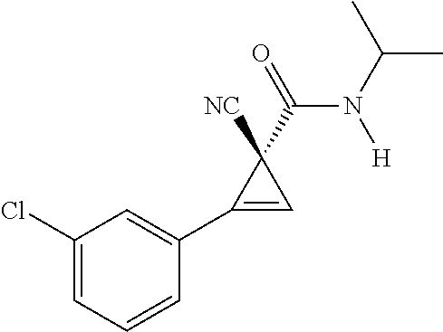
C1(Cl)=CC=CC(C2=CC2(C(N(C(C)C)[H])=O)[NC])=C1
